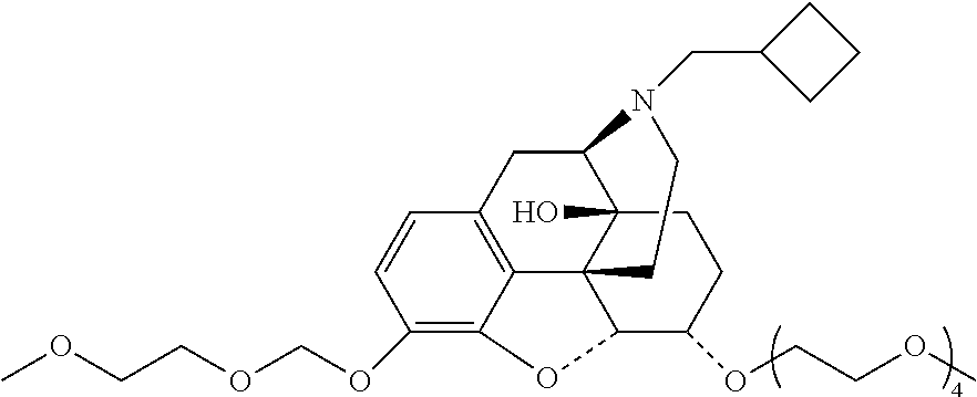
C12=C3C(=C(OCOCCOC)C=C1)OC1C34C(O)(C(C2)N(CC2CCC2)CC4)CCC1OCCOC
